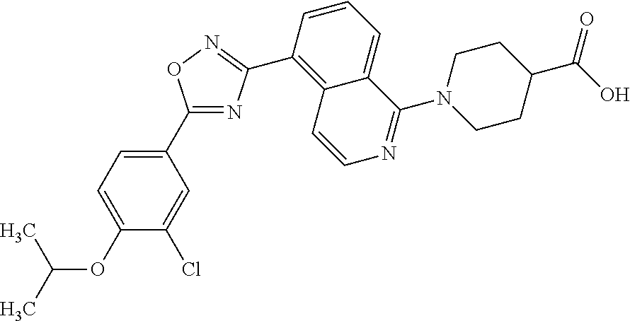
C1(C2=NC(C3=C4C(=CC=C3)C(N3CCC(C(=O)O)CC3)=NC=C4)=NO2)=CC=C(OC(C)C)C(Cl)=C1
